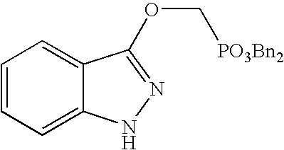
C1=CC=C2C(=C1)C(OC[PO3Bn2])=NN2
